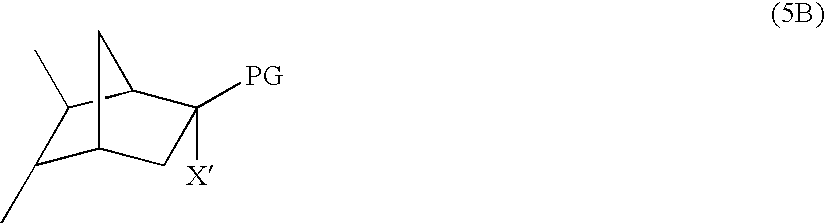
C1(C)C2CC([PG])([X])C(C1C)C2
